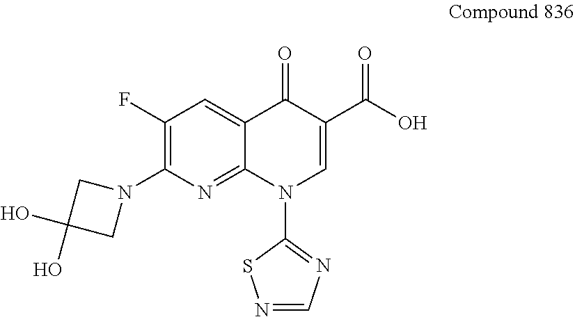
N1=CN=C(N2C=C(C(O)=O)C(=O)C3=CC(F)=C(N4CC(O)(O)C4)N=C23)S1
